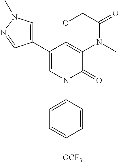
C12=C(C(C3=CN(C)N=C3)=CN(C3=CC=C([OCF3])C=C3)C1=O)OCC(=O)N2C
